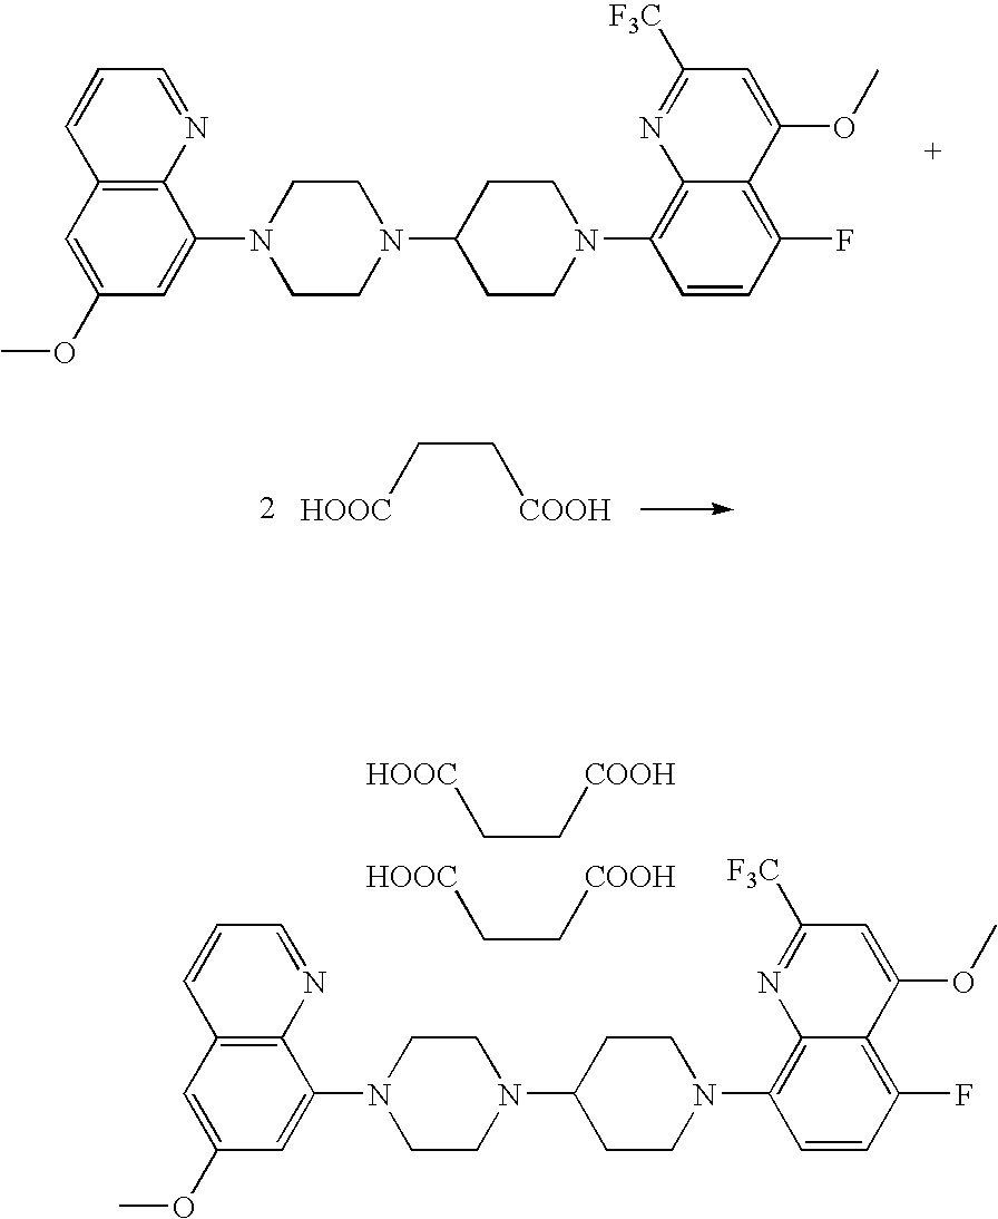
[HOOC]CC[COOH].C1=C(OC)C=C(N2CCN(C3CCN(C4=C5C(=C(F)C=C4)C(OC)=CC([F3C])=N5)CC3)CC2)C2=C1C=CC=N2.C1=C(OC)C=C(N2CCN(C3CCN(C4=C5C(=C(F)C=C4)C(OC)=CC([F3C])=N5)CC3)CC2)C2=C1C=CC=N2.[HOOC]CC[COOH].[HOOC]CC[COOH]
